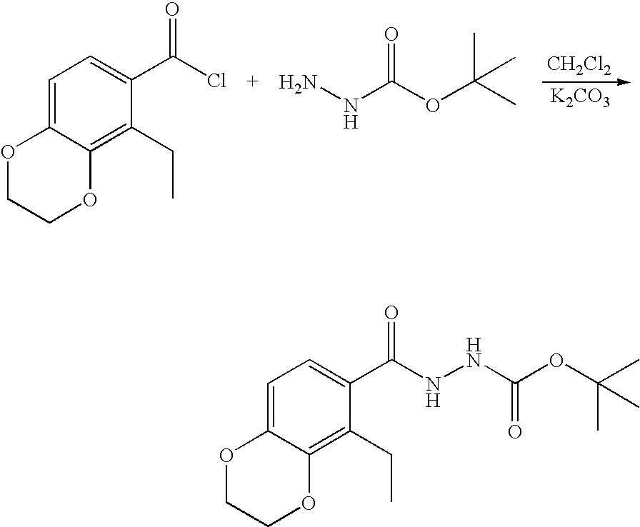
C1=C2C(=C(CC)C(C(=O)NNC(=O)OC(C)(C)C)=C1)OCCO2.[CH2Cl2].[K2CO3].NNC(OC(C)(C)C)=O.C1=C2C(=C(CC)C(C(=O)Cl)=C1)OCCO2
